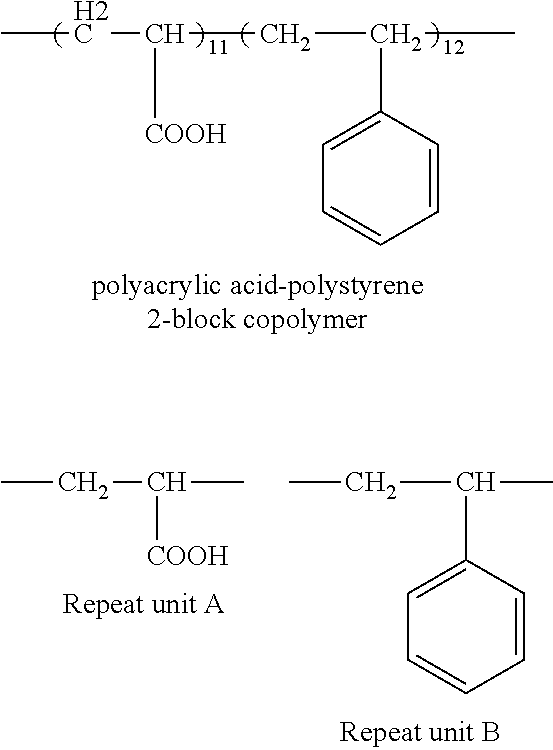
CCC([COOH])CC(C1=CC=CC=C1)C.CCC([COOH])C.C(C(C1=CC=CC=C1)C)C
